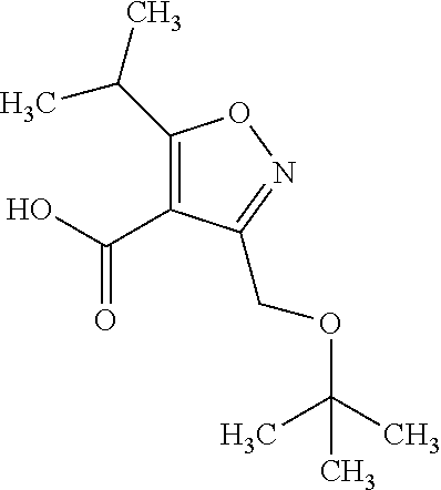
C1(C(C)C)=C(C(O)=O)C(COC(C)(C)C)=NO1
